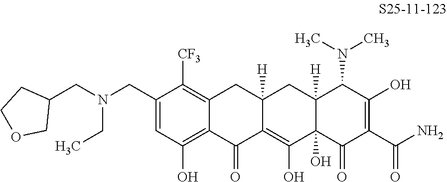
C1(CN(CC2CCOC2)CC)=CC(O)=C2C(=C1[CF3])CC1([H])C(=C(O)C3(O)C([H])(C1)C(N(C)C)C(O)=C(C(N)=O)C3=O)C2=O
